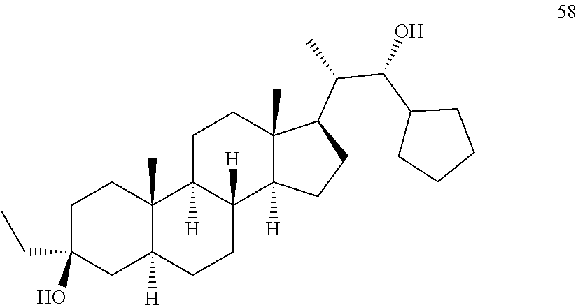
C1C(CC)(O)CC2([H])C(C)(C1)C1([H])C([H])(CC2)C2([H])C(C)(CC1)C(C(C(C1CCCC1)O)C)CC2
